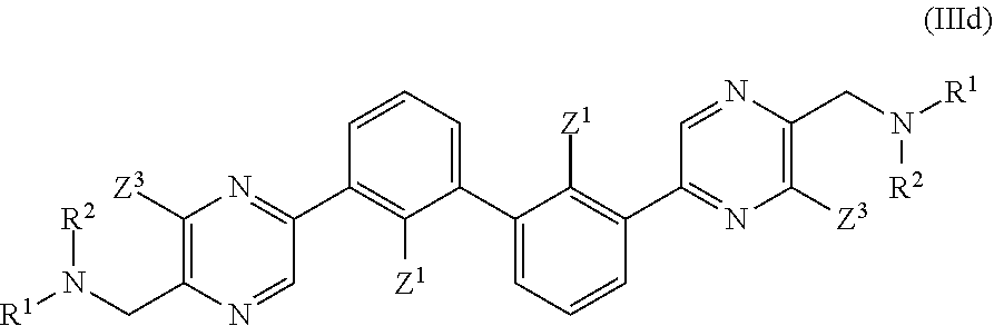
C1([Z3])=C(CN([R1])[R2])N=CC(C2=C([Z1])C(C3=CC=CC(C4=NC([Z3])=C(CN([R1])[R2])N=C4)=C3[Z1])=CC=C2)=N1
